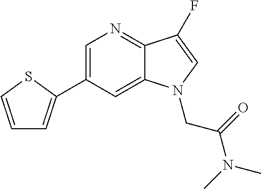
C1=C(C2=CC=CS2)C=C2C(=N1)C(F)=CN2CC(N(C)C)=O
